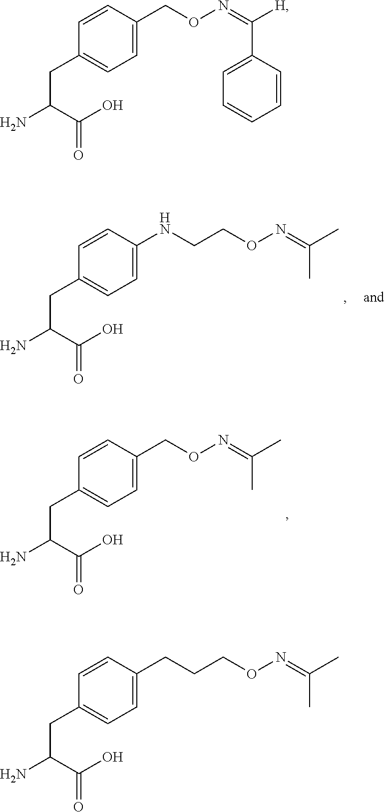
NC(C(O)=O)CC1=CC=C(CON=C([H])C2=CC=CC=C2)C=C1.NC(C(O)=O)CC1=CC=C(CCCON=C(C)C)C=C1.NC(C(O)=O)CC1=CC=C(NCCON=C(C)C)C=C1.NC(C(O)=O)CC1=CC=C(CON=C(C)C)C=C1
